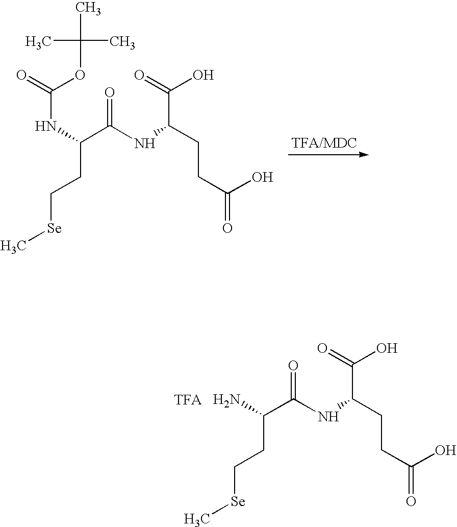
CC(OC(=O)NC(CC[Se]C)C(NC(CCC(O)=O)C(=O)O)=O)(C)C.C(CC[Se]C)(N)C(NC(CCC(O)=O)C(=O)O)=O
